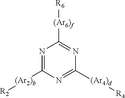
N1=C([(Ar2)b][R2])N=C([(Ar4)d][R4])N=C1[(Ar6)f][R6]
